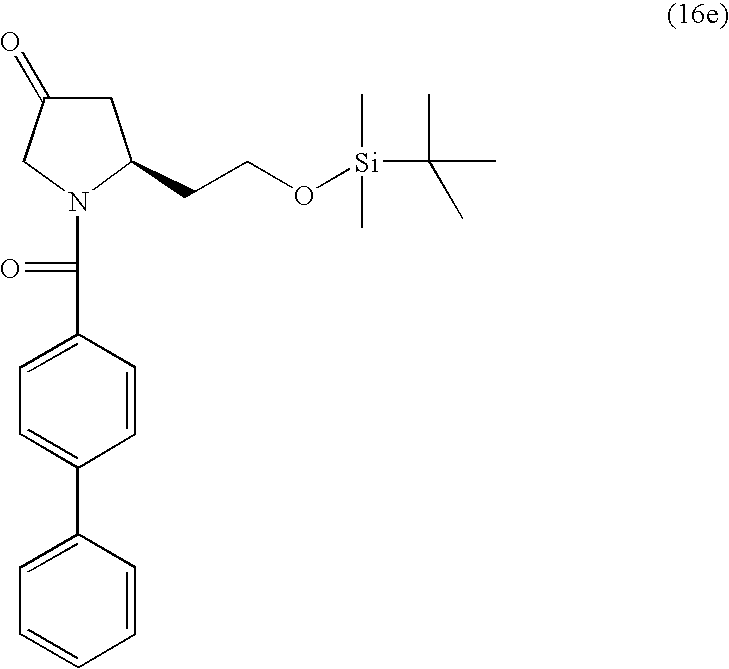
C(C1=CC=C(C2=CC=CC=C2)C=C1)(N1CC(=O)CC1CCO[Si](C(C)(C)C)(C)C)=O
